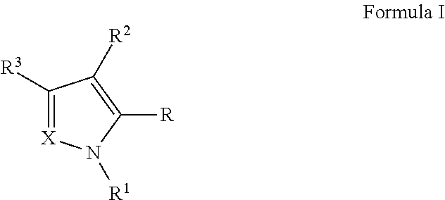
C1([R3])=[X]N([R1])C([R])=C1[R2]
